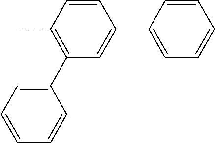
C1=CC(C2=CC(C3=CC=CC=C3)=C(C)C=C2)=CC=C1
